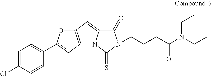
C12=C(C=C(C3=CC=C(Cl)C=C3)O1)N1C(=C2)C(=O)N(CCCC(N(CC)CC)=O)C1=S
